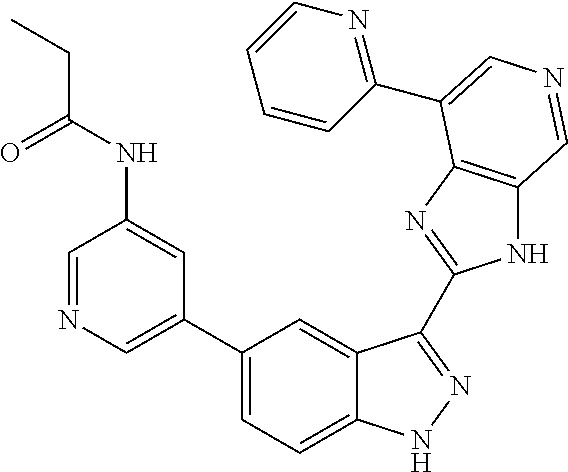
C1(C2=CN=CC(NC(CC)=O)=C2)=CC=C2C(=C1)C(C1=NC3=C(N1)C=NC=C3C1=NC=CC=C1)=NN2
